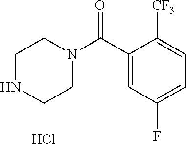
C1(C(N2CCNCC2)=O)=CC(F)=CC=C1[CF3].Cl
